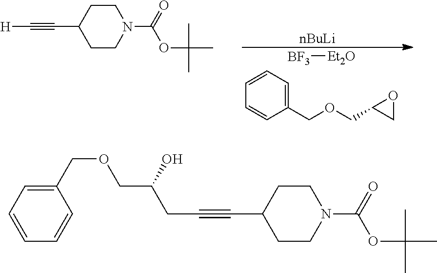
C1(COCC2CO2)=CC=CC=C1.[BF3][Et2O].[nBuLi].[H]C#CC1CCN(C(=O)OC(C)(C)C)CC1.C(C#CC1CCN(C(=O)OC(C)(C)C)CC1)C(COCC1=CC=CC=C1)O
